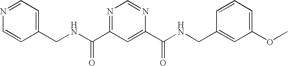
N(C(=O)C1=NC=NC(C(=O)NCC2=CC(OC)=CC=C2)=C1)CC1=CC=NC=C1
